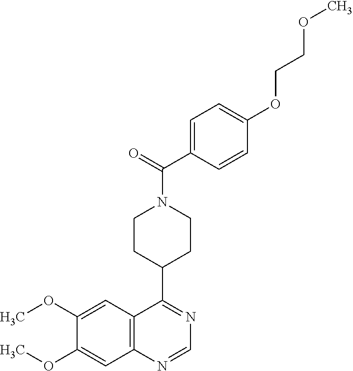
N1=C(C2CCN(C(C3=CC=C(OCCOC)C=C3)=O)CC2)C2=C(N=C1)C=C(OC)C(OC)=C2
